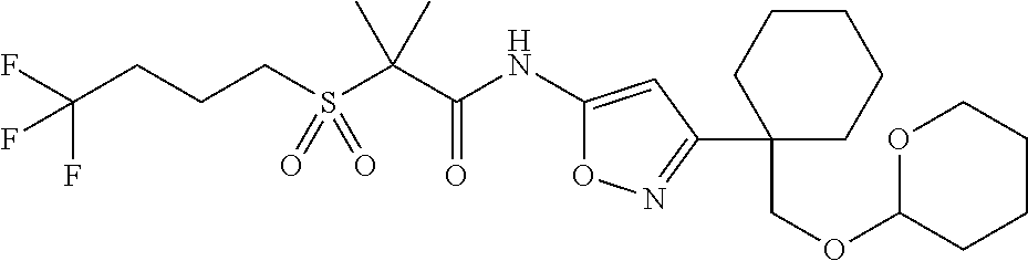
S(C(C(NC1=CC(C2(COC3CCCCO3)CCCCC2)=NO1)=O)(C)C)(=O)(=O)CCCC(F)(F)F
